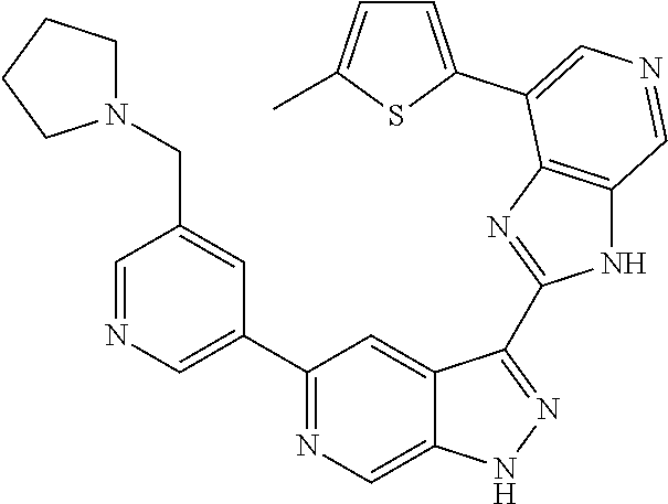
C1(C2=CN=CC(CN3CCCC3)=C2)=NC=C2C(=C1)C(C1=NC3=C(N1)C=NC=C3C1=CC=C(C)S1)=NN2
